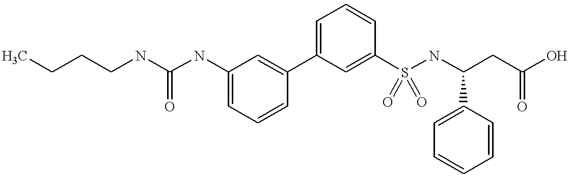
C1=C(NC(NCCCC)=O)C=C(C2=CC=CC(S(NC(CC(O)=O)C3=CC=CC=C3)(=O)=O)=C2)C=C1
